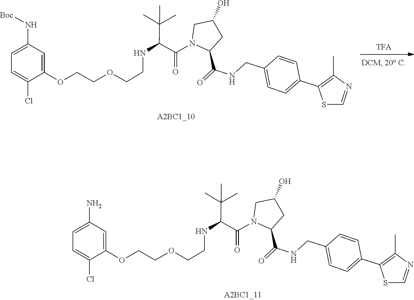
C1=C(CNC(=O)C2CC(O)CN2C(C(NCCOCCOC2=CC(N[Boc])=CC=C2Cl)C(C)(C)C)=O)C=CC(C2=C(C)N=CS2)=C1.C1=C(CNC(=O)C2CC(O)CN2C(C(NCCOCCOC2=CC(N)=CC=C2Cl)C(C)(C)C)=O)C=CC(C2=C(C)N=CS2)=C1
